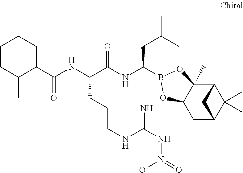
C12C3(C)C(CC(C1(C)C)C2)OB(C(NC(C(NC(C1CCCCC1C)=O)CCCNC(N[N+]([O-])=O)=N)=O)CC(C)C)O3
